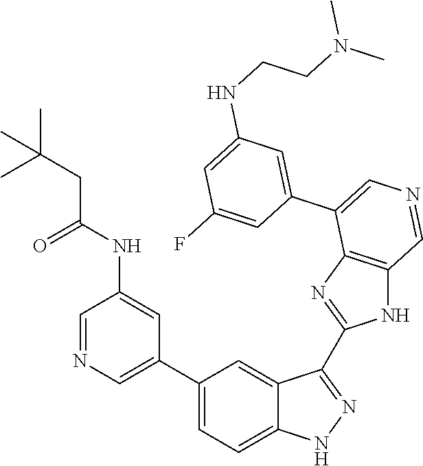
C1(C2=CN=CC(NC(CC(C)(C)C)=O)=C2)=CC=C2C(=C1)C(C1=NC3=C(N1)C=NC=C3C1=CC(NCCN(C)C)=CC(F)=C1)=NN2
